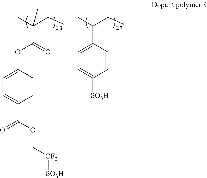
O(C1=CC=C(C(=O)OC[CF2][SO3H])C=C1)C(C(C)(C)CC)=O.C1(C(C)CC)=CC=C([SO3H])C=C1
